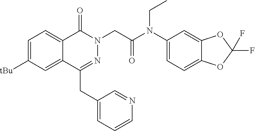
C1=C([tBu])C=C2C(=C1)C(=O)N(CC(N(C1=CC=C3C(=C1)OC(F)(F)O3)CC)=O)N=C2CC1=CC=CN=C1
